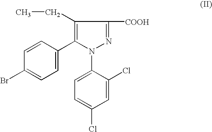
C1(CC)=C(C2=CC=C(Br)C=C2)N(C2=CC=C(Cl)C=C2Cl)N=C1[COOH]
